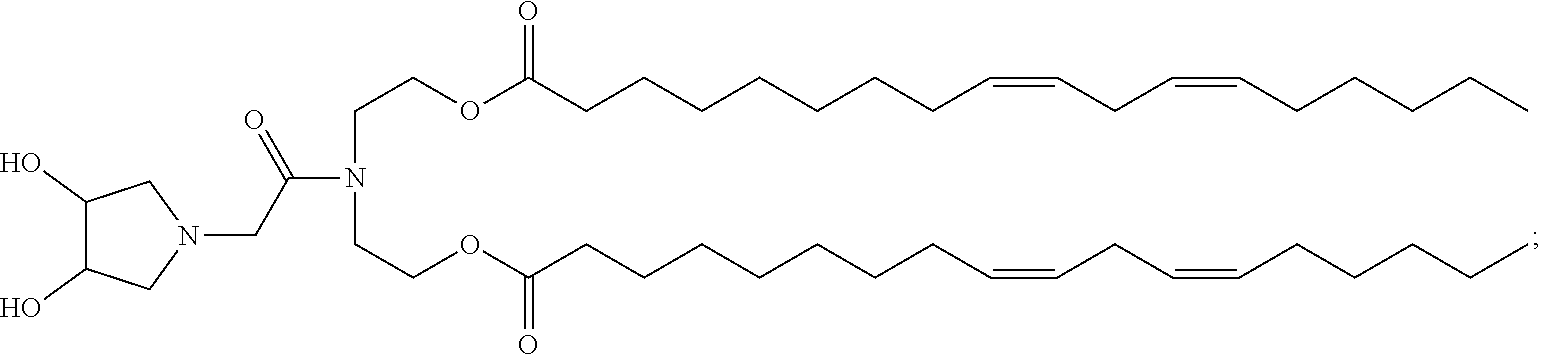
C1(O)C(O)CN(CC(N(CCOC(CCCCCCCC=CCC=CCCCCC)=O)CCOC(CCCCCCCC=CCC=CCCCCC)=O)=O)C1
